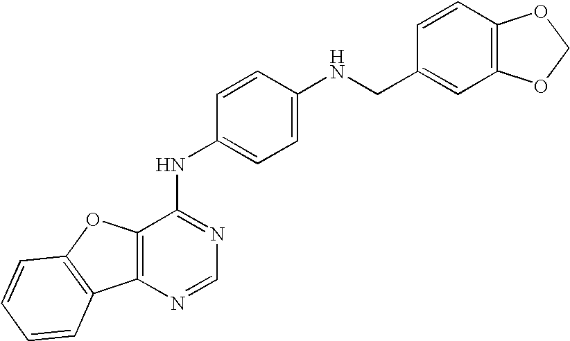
C12=C(N=CN=C1NC1=CC=C(NCC3=CC4=C(C=C3)OCO4)C=C1)C1=C(O2)C=CC=C1
